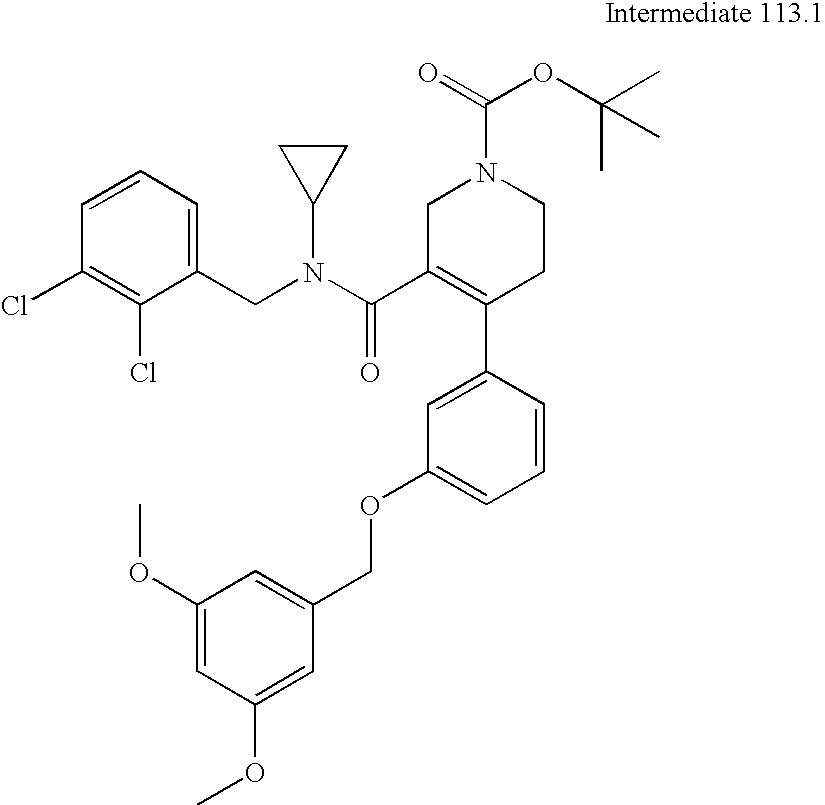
C1(CN(C2CC2)C(=O)C2=C(C3=CC(OCC4=CC(OC)=CC(OC)=C4)=CC=C3)CCN(C(=O)OC(C)(C)C)C2)=CC=CC(Cl)=C1Cl
